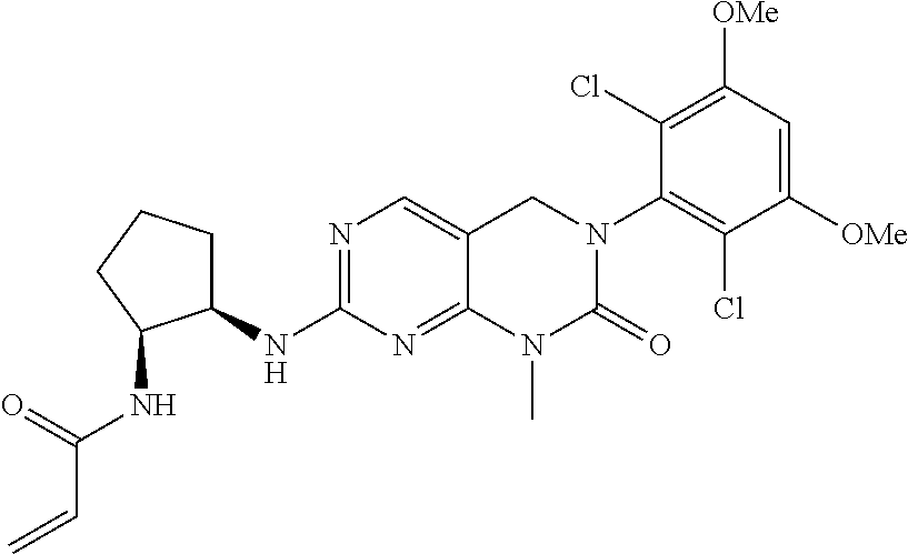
C12=NC(NC3CCCC3NC(=O)C=C)=NC=C1CN(C1=C(Cl)C([OMe])=CC([OMe])=C1Cl)C(=O)N2C
